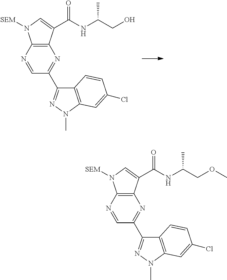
C1=NC2=C(N=C1C1=NN(C)C3=C1C=CC(Cl)=C3)C(C(NC(C)CO)=O)=CN2[SEM].C1=NC2=C(N=C1C1=NN(C)C3=C1C=CC(Cl)=C3)C(C(NC(C)COC)=O)=CN2[SEM]
